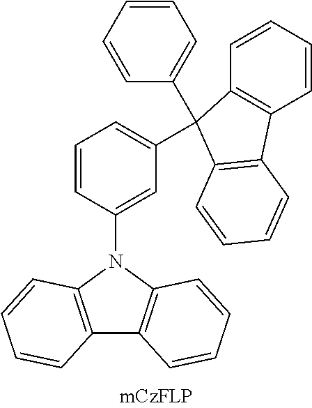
C1=CC(N2C3=C(C4=C2C=CC=C4)C=CC=C3)=CC(C2(C3=CC=CC=C3)C3=C(C=CC=C3)C3=C2C=CC=C3)=C1
